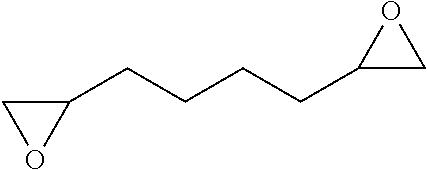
C1(CCCCC2OC2)OC1
